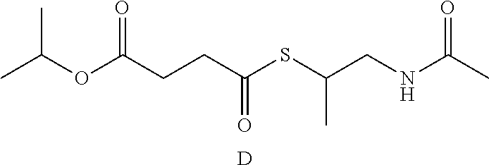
C(OC(CCC(SC(CNC(C)=O)C)=O)=O)(C)C.[D]
